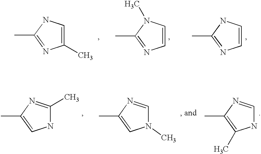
C1(C)=CNC(C)=N1.C1=CN(C)C(C)=N1.C1=CNC(C)=N1.N1C(C)=NC(C)=C1.N1(C)C=NC(C)=C1.N1C=NC(C)=C1C
